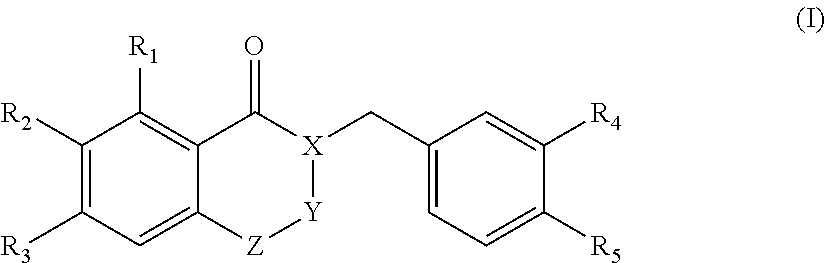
C(C1=CC=C([R5])C([R4])=C1)[X]1C(=O)C2=C([R1])C([R2])=C([R3])C=C2[Z][Y]1
